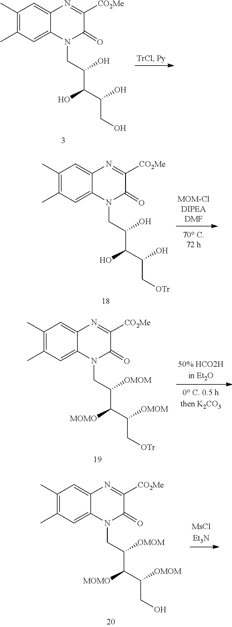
C(CO)(C(O)C(CN1C(=O)C([CO2Me])=NC2=CC(C)=C(C)C=C12)O)O.C(C[OTr])(C(O)C(CN1C(=O)C([CO2Me])=NC2=CC(C)=C(C)C=C12)O)O.C(C[OTr])(C([MOMO])C(CN1C(=O)C([CO2Me])=NC2=CC(C)=C(C)C=C12)[OMOM])[OMOM].C(CO)(C([MOMO])C(CN1C(=O)C([CO2Me])=NC2=CC(C)=C(C)C=C12)[OMOM])[OMOM]
